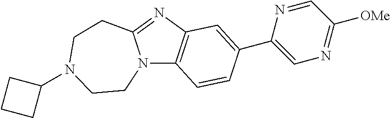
N12C3=C(N=C1CCN(C1CCC1)CC2)C=C(C1=CN=C([OMe])C=N1)C=C3
